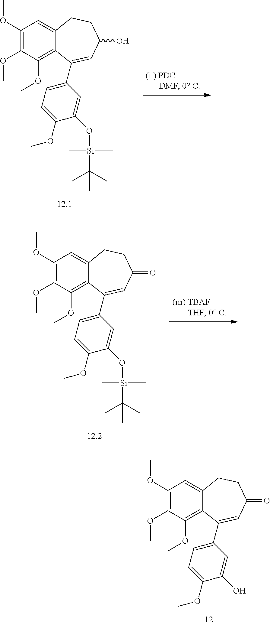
C1(OC)=C(OC)C(OC)=C2C(=C1)CCC(O)C=C2C1=CC=C(OC)C(O[Si](C)(C(C)(C)C)C)=C1.C1(OC)=C(OC)C(OC)=C2C(=C1)CCC(=O)C=C2C1=CC=C(OC)C(O[Si](C)(C(C)(C)C)C)=C1.C1(OC)=C(OC)C(OC)=C2C(=C1)CCC(=O)C=C2C1=CC=C(OC)C(O)=C1
